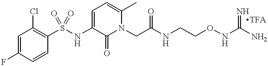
C1=CC(S(NC2=CC=C(C)N(CC(=O)NCCONC(N)=N)C2=O)(=O)=O)=C(Cl)C=C1F
